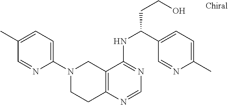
C1=C(C)C=NC(N2CCC3=C(C2)C(NC(CCO)C2=CC=C(C)N=C2)=NC=N3)=C1
